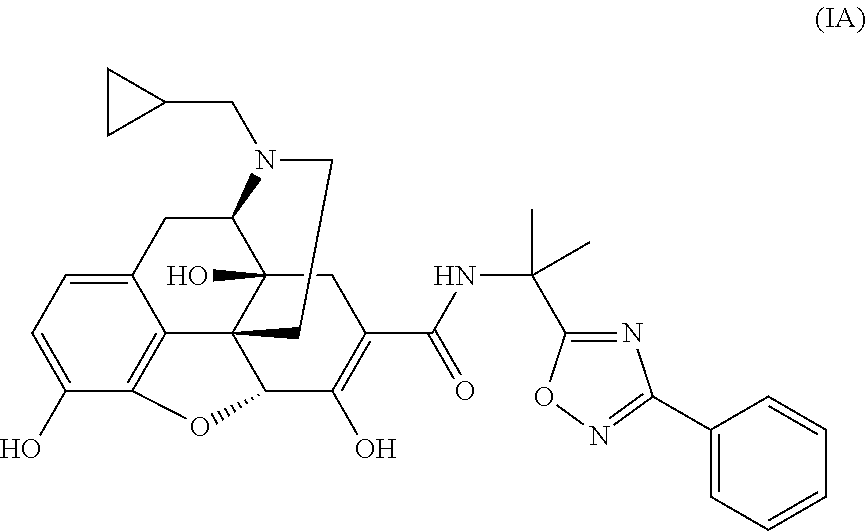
C12=CC=C(O)C3=C1C14C(O)(C(C2)N(CC2CC2)CC1)CC(C(=O)NC(C)(C)C1=NC(C2=CC=CC=C2)=NO1)=C(O)C4O3
